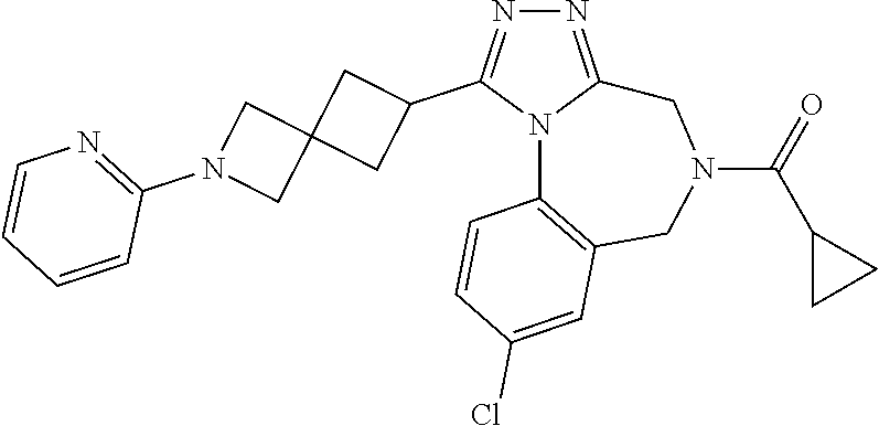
N1=C2N(C(C3CC4(C3)CN(C3=NC=CC=C3)C4)=N1)C1=C(CN(C(=O)C3CC3)C2)C=C(Cl)C=C1
